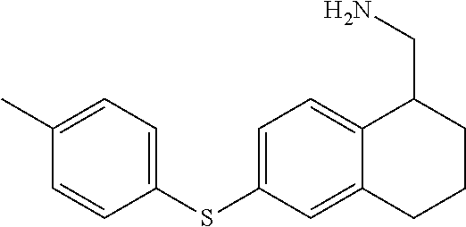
C1=C(C)C=CC(SC2=CC=C3C(=C2)CCCC3CN)=C1
